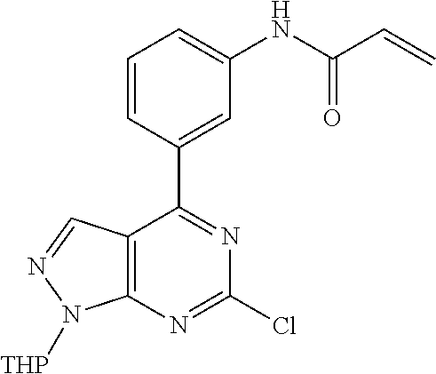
C12=C(N=C(Cl)N=C1C1=CC(NC(C=C)=O)=CC=C1)N([THP])N=C2
